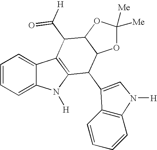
C1=CC=C2C(=C1)C1=C(N2[H])C(C2=CN([H])C3=C2C=CC=C3)C2C(C1C(=O)[H])OC([Me])([Me])O2
